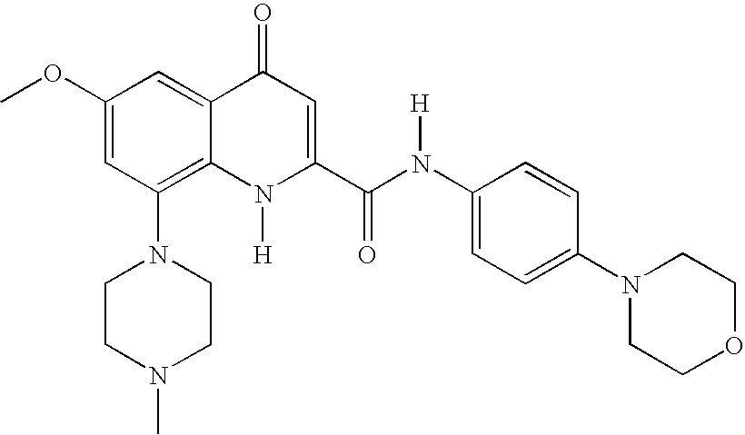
C1(OC)=CC(N2CCN(C)CC2)=C2C(=C1)C(=O)C=C(C(N(C1=CC=C(N3CCOCC3)C=C1)[H])=O)N2[H]
